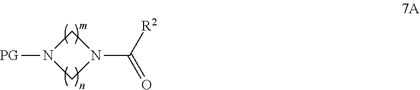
C1N([PG])CN1C([R2])=O
